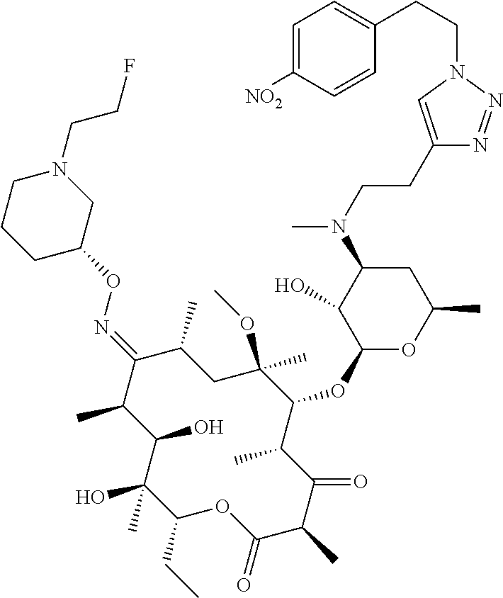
C1(CC)C(C)(O)C(O)C(C)C(=NOC2CN(CCF)CCC2)C(C)CC(OC)(C)C(OC2OC(C)CC(N(C)CCC3=CN(CCC4=CC=C([NO2])C=C4)N=N3)C2O)C(C)C(=O)C(C)C(=O)O1
